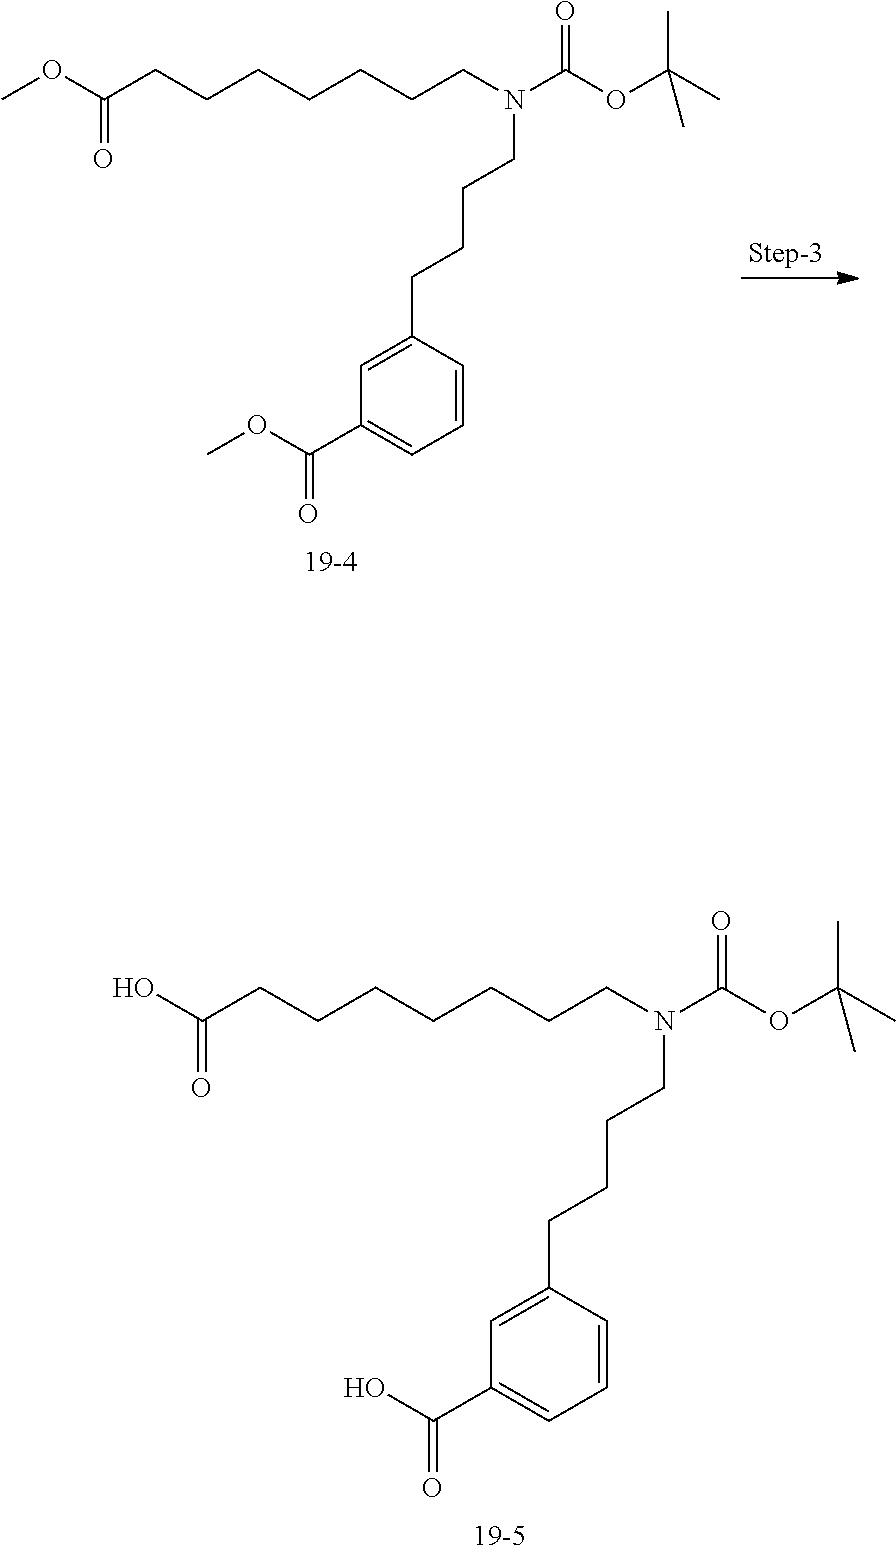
COC(CCCCCCCN(C(OC(C)(C)C)=O)CCCCC1=CC(C(OC)=O)=CC=C1)=O.OC(CCCCCCCN(C(OC(C)(C)C)=O)CCCCC1=CC(C(O)=O)=CC=C1)=O
